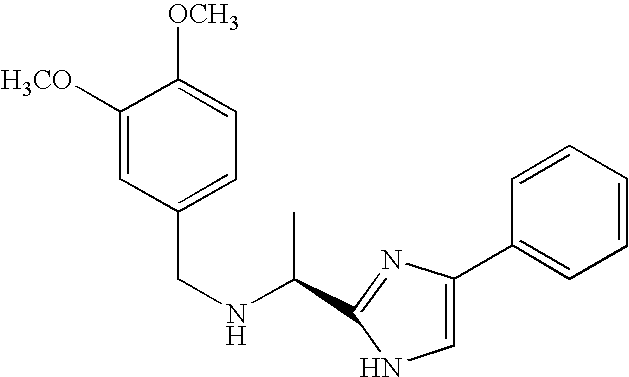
C1=C(C2=CC=CC=C2)N=C(C(NCC2=CC=C([OCH3])C([H3CO])=C2)C)N1
